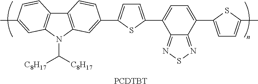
C12=C(N(C([C8H17])[C8H17])C3=C1C=CC(C)=C3)C=C(C1=CC=C(C3=CC=C(C4=CC=C(C)S4)C4=NSN=C34)S1)C=C2.[PCDTBT]
